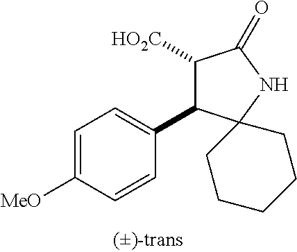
C1=C([MeO])C=CC(C2C([HO2C])C(=O)NC23CCCCC3)=C1
